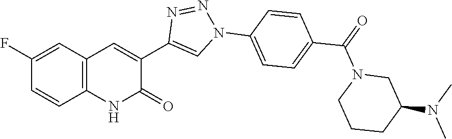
C12=C(C=C(F)C=C1)C=C(C1=CN(C3=CC=C(C(=O)N4CCCC(N(C)C)C4)C=C3)N=N1)C(=O)N2
